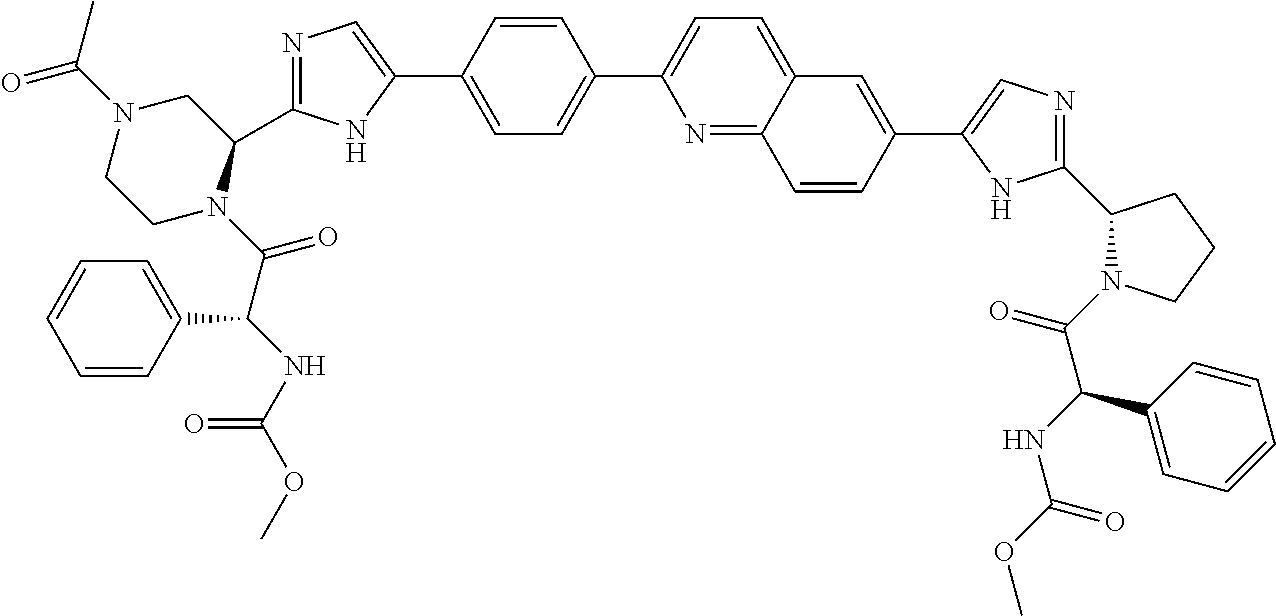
C1=C(C2=CN=C(C3N(C(C(NC(OC)=O)C4=CC=CC=C4)=O)CCN(C(C)=O)C3)N2)C=CC(C2=CC=C3C(=N2)C=CC(C2=CN=C(C4N(C(C(NC(OC)=O)C5=CC=CC=C5)=O)CCC4)N2)=C3)=C1
